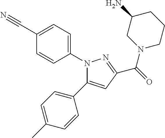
N1(C2=CC=C(C#N)C=C2)C(C2=CC=C(C)C=C2)=CC(C(=O)N2CCCC(N)C2)=N1
